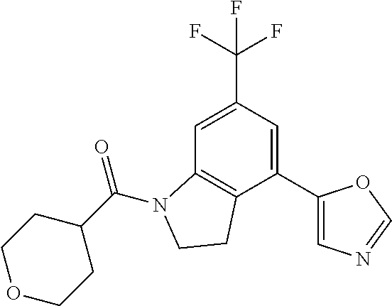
C1=C(C(F)(F)F)C=C(C2=CN=CO2)C2=C1N(C(C1CCOCC1)=O)CC2
